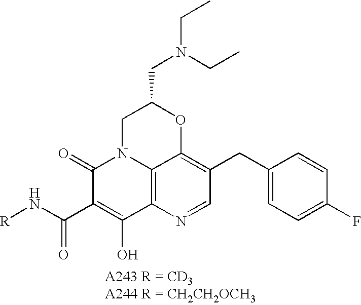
C12=C3N=CC(CC4=CC=C(F)C=C4)=C1OC(CN(CC)CC)CN2C(=O)C(C(=O)N[R])=C3O
